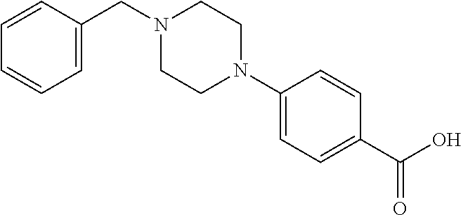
C1=CC(CN2CCN(C3=CC=C(C(O)=O)C=C3)CC2)=CC=C1
